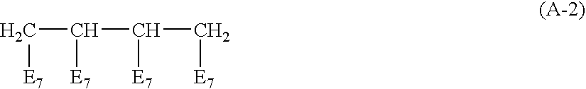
C(C(C(C[E7])[E7])[E7])[E7]
